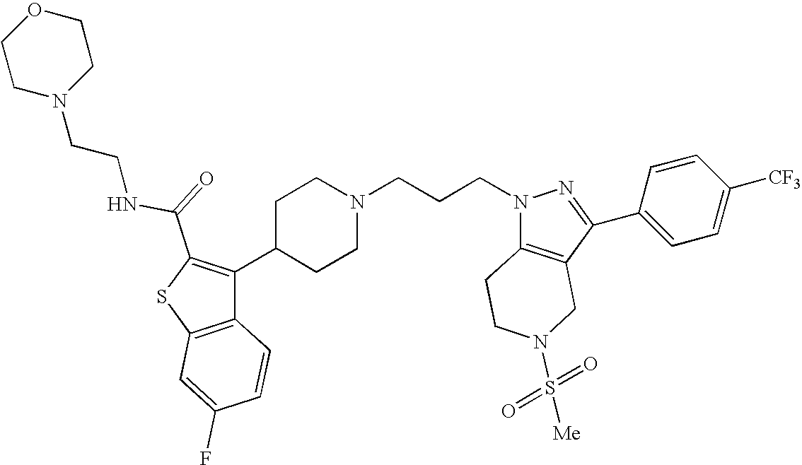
C1C(C2=C(C(=O)NCCN3CCOCC3)SC3=C2C=CC(F)=C3)CCN(CCCN2C3=C(C(C4=CC=C([CF3])C=C4)=N2)CN(S(=O)(=O)[Me])CC3)C1
